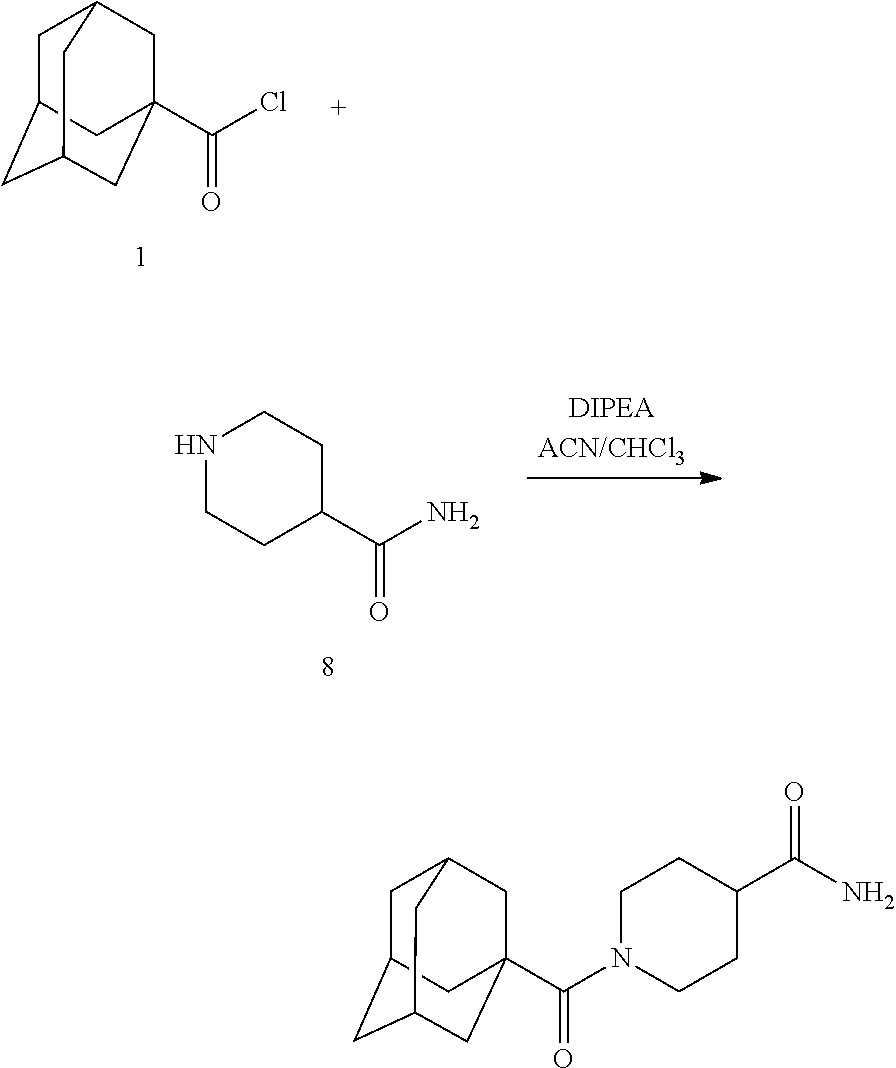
C1C2CC3CC(C(N4CCC(C(=O)N)CC4)=O)(CC1C3)C2.C1C2CC3CC(C(Cl)=O)(CC1C3)C2.N1CCC(C(=O)N)CC1
